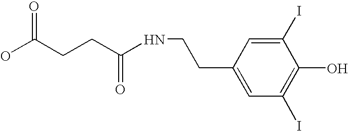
C(CCC(NCCC1=CC(I)=C(O)C(I)=C1)=O)(=O)O
